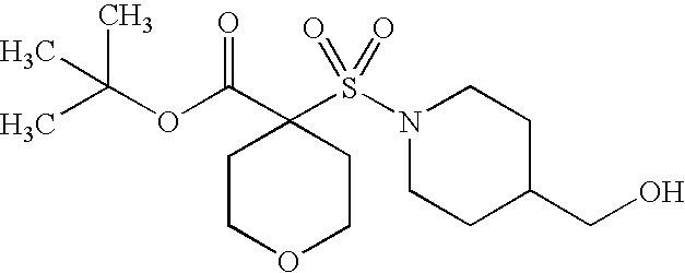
C1COCCC1(C(=O)OC(C)(C)C)S(N1CCC(CO)CC1)(=O)=O
